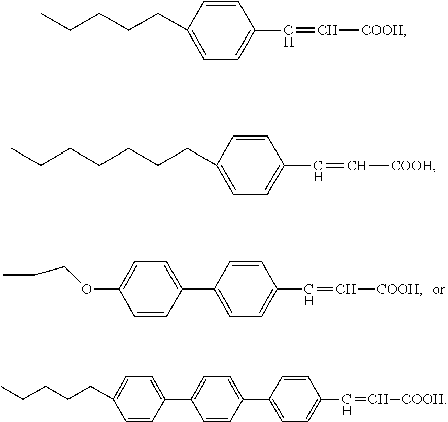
C1=CC(C2=CC=C(OCCC)C=C2)=CC=C1C=C[COOH].C1=CC(CCCCC)=CC=C1C=C[COOH].C1=CC(CCCCCCC)=CC=C1C=C[COOH].C1=CC(C2=CC=C(C3=CC=C(CCCCC)C=C3)C=C2)=CC=C1C=C[COOH]
